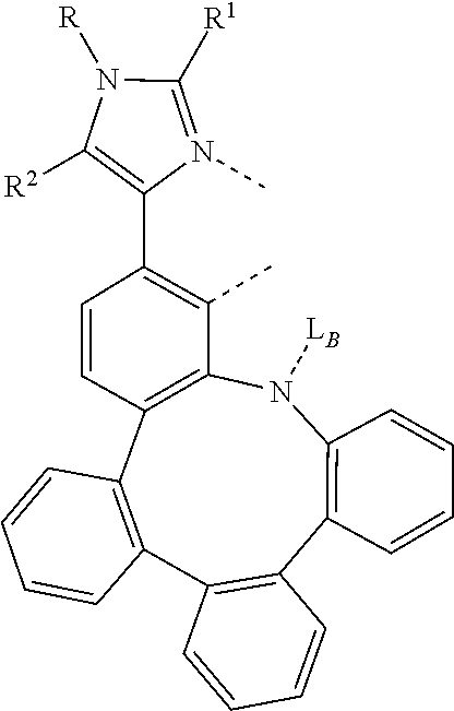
N1([R])C([R1])=N(C)C(C2=C(C)C3=C(C4=C(C5=C(C6=C(N3[LB])C=CC=C6)C=CC=C5)C=CC=C4)C=C2)=C1[R2]
